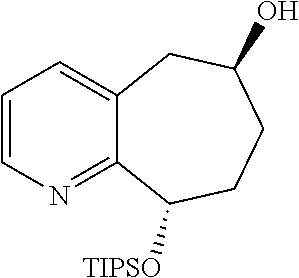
C1=CN=C2C(=C1)CC(O)CCC2[TIPSO]
